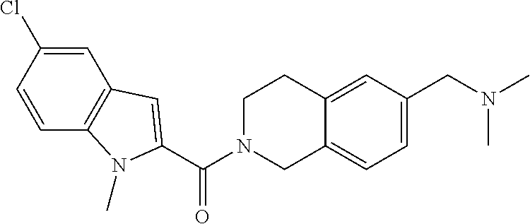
C1=C(Cl)C=CC2=C1C=C(C(=O)N1CCC3=CC(CN(C)C)=CC=C3C1)N2C
